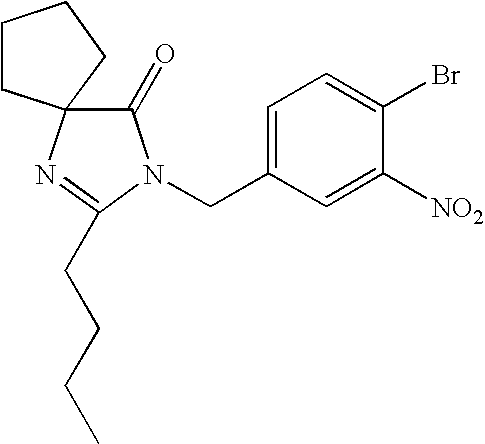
C1=C(CN2C(=O)C3(N=C2CCCC)CCCC3)C=C([NO2])C(Br)=C1
